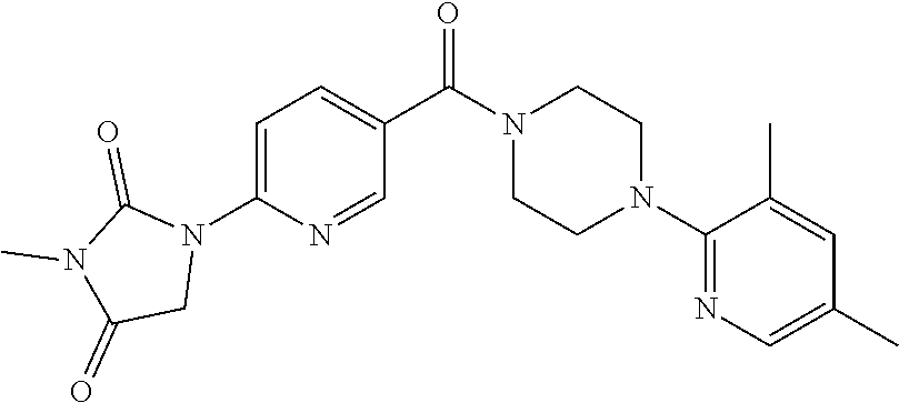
C1=C(N2C(=O)N(C)C(=O)C2)N=CC(C(N2CCN(C3=NC=C(C)C=C3C)CC2)=O)=C1
